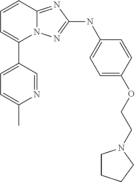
C1=CC2=NC(NC3=CC=C(OCCN4CCCC4)C=C3)=NN2C(C2=CC=C(C)N=C2)=C1
